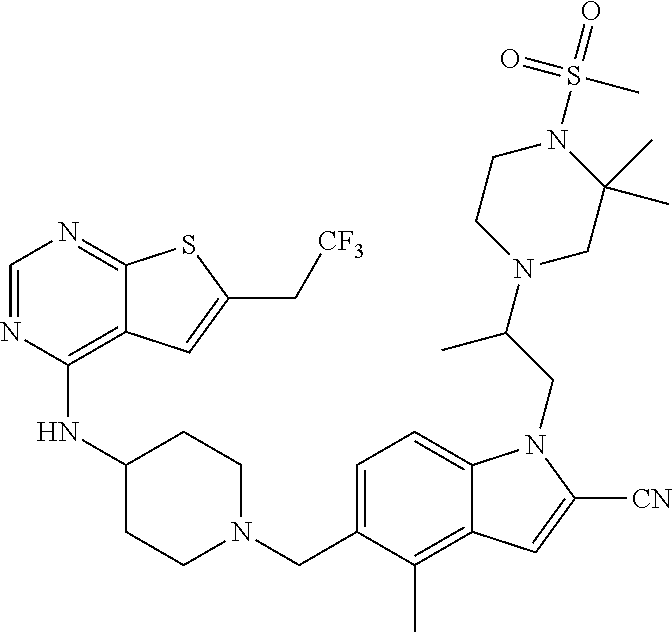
C1=NC(NC2CCN(CC3=CC=C4C(=C3C)C=C([CN])N4CC(N3CC(C)(C)N(S(C)(=O)=O)CC3)C)CC2)=C2C(=N1)SC(C[CF3])=C2
